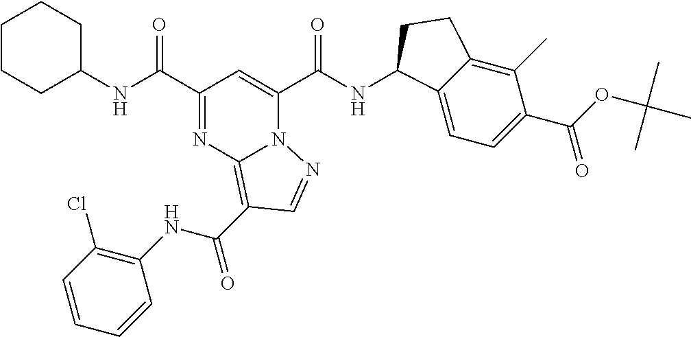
C1(C(NC2CCCCC2)=O)=NC2=C(C(NC3=C(Cl)C=CC=C3)=O)C=NN2C(C(NC2C3=CC=C(C(OC(C)(C)C)=O)C(C)=C3CC2)=O)=C1
